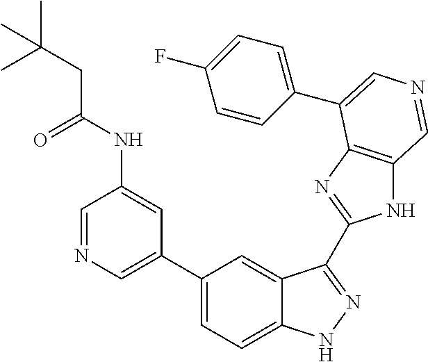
C1(C2=CN=CC(NC(CC(C)(C)C)=O)=C2)=CC=C2C(=C1)C(C1=NC3=C(N1)C=NC=C3C1=CC=C(F)C=C1)=NN2
